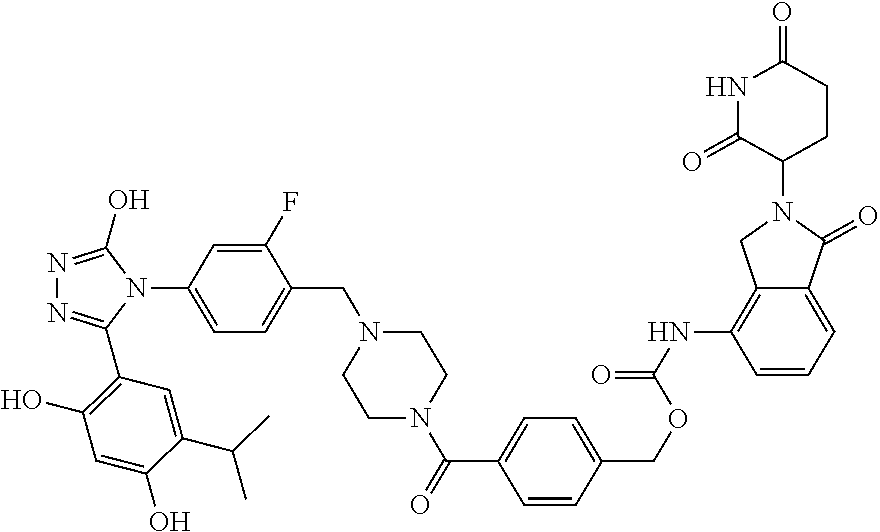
N1=C(O)N(C2=CC=C(CN3CCN(C(C4=CC=C(COC(NC5=C6C(=CC=C5)C(=O)N(C5CCC(=O)NC5=O)C6)=O)C=C4)=O)CC3)C(F)=C2)C(C2=C(O)C=C(O)C(C(C)C)=C2)=N1
